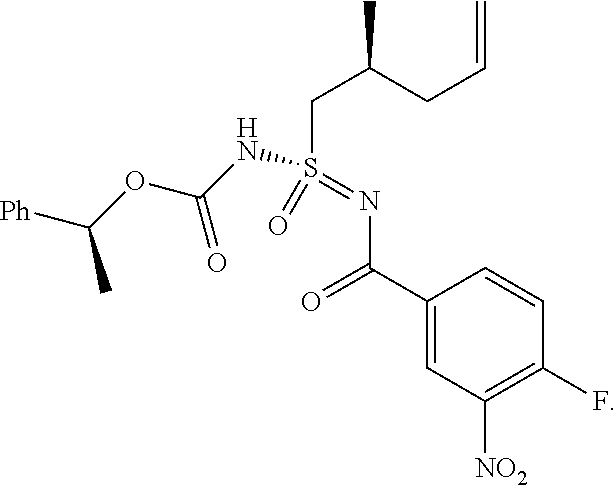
C1(C(N=S(CC(CC=C)C)(NC(OC([Ph])C)=O)=O)=O)=CC([NO2])=C(F)C=C1
